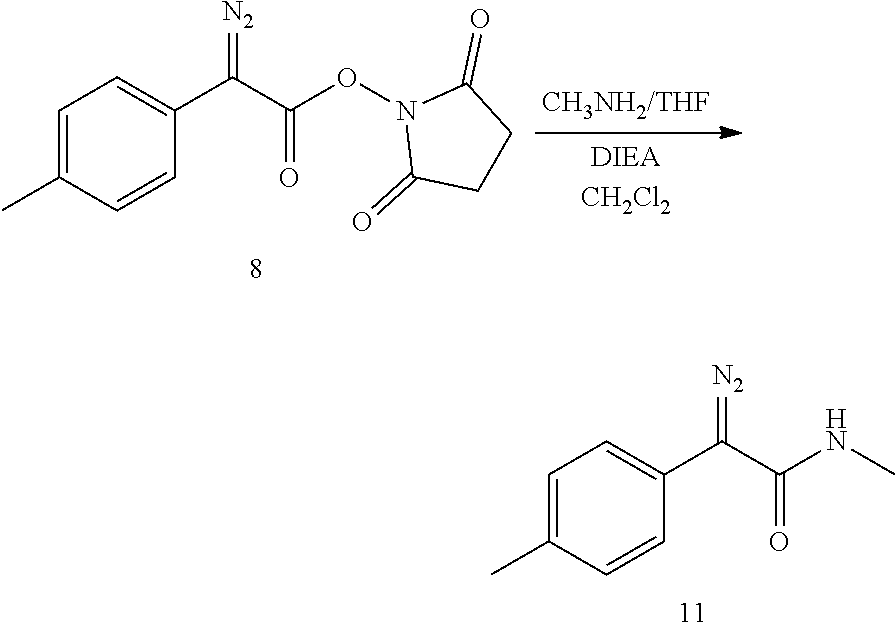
C1=C(C)C=CC(C(C(=O)NC)=[N2])=C1.C1=C(C)C=CC(C(C(ON2C(=O)CCC2=O)=O)=[N2])=C1
